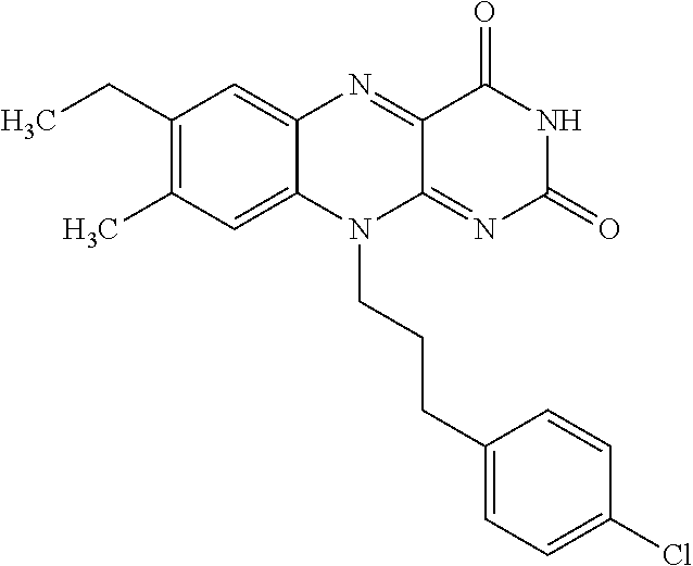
C1(CC)=C(C)C=C2C(=C1)N=C1C(=NC(=O)NC1=O)N2CCCC1=CC=C(Cl)C=C1
